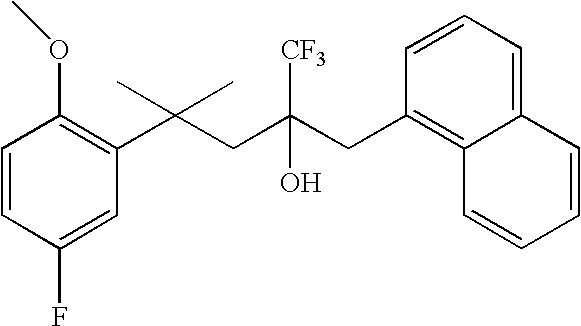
C1(F)=CC(C(CC(CC2=C3C(=CC=C2)C=CC=C3)(O)[CF3])(C)C)=C(OC)C=C1
